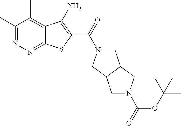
C1(C)=NN=C2C(=C1C)C(N)=C(C(=O)N1CC3C(C1)CN(C(OC(C)(C)C)=O)C3)S2
